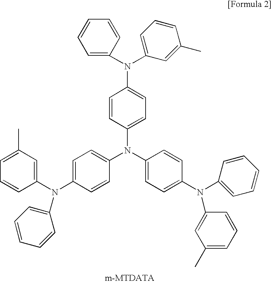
C1(N(C2=CC=C(N(C3=CC=CC=C3)C3=CC(C)=CC=C3)C=C2)C2=CC=C(N(C3=CC(C)=CC=C3)C3=CC=CC=C3)C=C2)=CC=C(N(C2=CC=CC=C2)C2=CC=CC(C)=C2)C=C1
